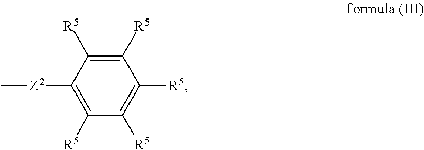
C1([R5])=C([R5])C([R5])=C([R5])C([R5])=C1[Z2]C
